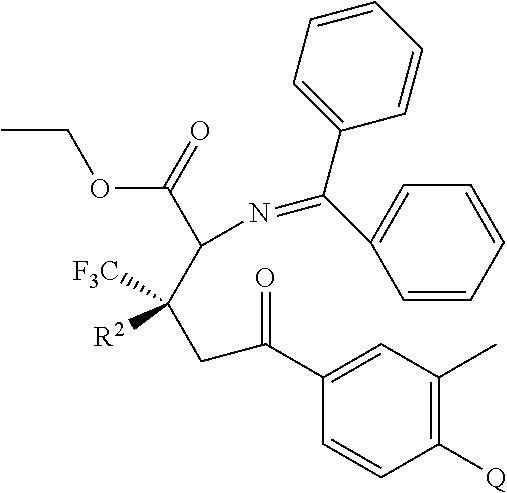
C1([Q])=C(C)C=C(C(=O)CC([R2])([F3C])C(C(OCC)=O)N=C(C2=CC=CC=C2)C2=CC=CC=C2)C=C1
